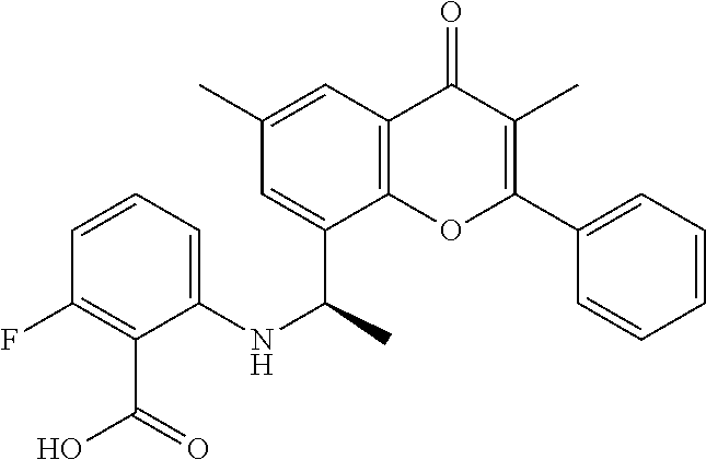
C1=C(C(NC2=CC=CC(F)=C2C(O)=O)C)C2=C(C=C1C)C(=O)C(C)=C(C1=CC=CC=C1)O2
